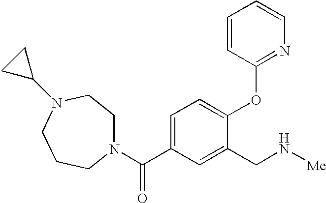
N1(C(=O)C2=CC=C(OC3=NC=CC=C3)C(CN[Me])=C2)CCN(C2CC2)CCC1
